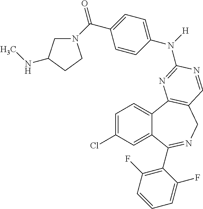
C1=C(Cl)C=C2C(=C1)C1=C(CN=C2C2=C(F)C=CC=C2F)C=NC(N(C2=CC=C(C(=O)N3CC(NC)CC3)C=C2)[H])=N1
